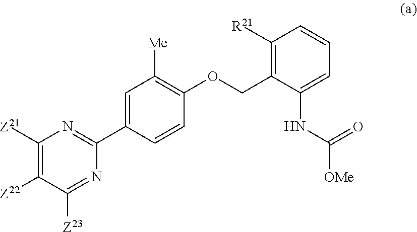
C1([Z21])=C([Z22])C([Z23])=NC(C2=CC([Me])=C(OCC3=C([R21])C=CC=C3NC([OMe])=O)C=C2)=N1
